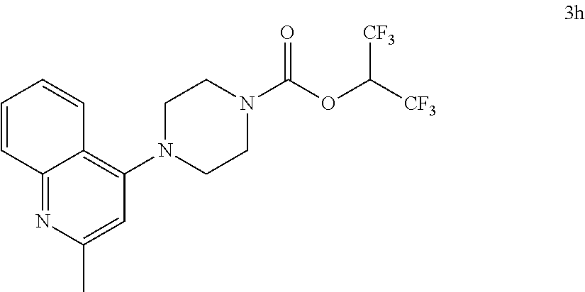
C1CN(C(OC([CF3])[CF3])=O)CCN1C1=C2C(=NC(C)=C1)C=CC=C2
